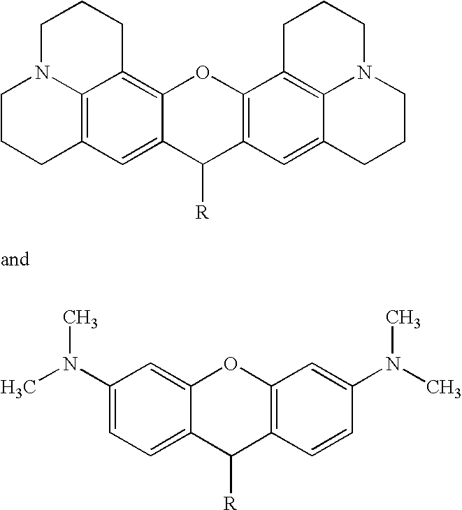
C12=C3C=C4C(=C1CCCN2CCC3)OC1=C(C4[R])C=C2C3=C1CCCN3CCC2.C1(N(C)C)=CC=C2C(=C1)OC1=C(C2[R])C=CC(N(C)C)=C1
